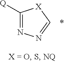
C1([Q])=NN=C[X]1
